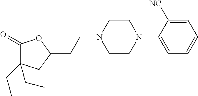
C1(=O)C(CC)(CC)CC(CCN2CCN(C3=CC=CC=C3[NC])CC2)O1
